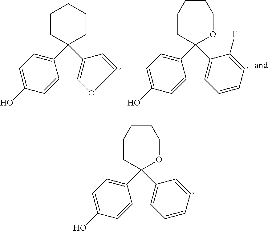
C1=C(O)C=CC(C2(C3=CC=CC=C3)CCCCCO2)=C1.C1=C(O)C=CC(C2(C3=COC=C3)CCCCC2)=C1.C1=C(O)C=CC(C2(C3=CC=CC=C3F)CCCCCO2)=C1
